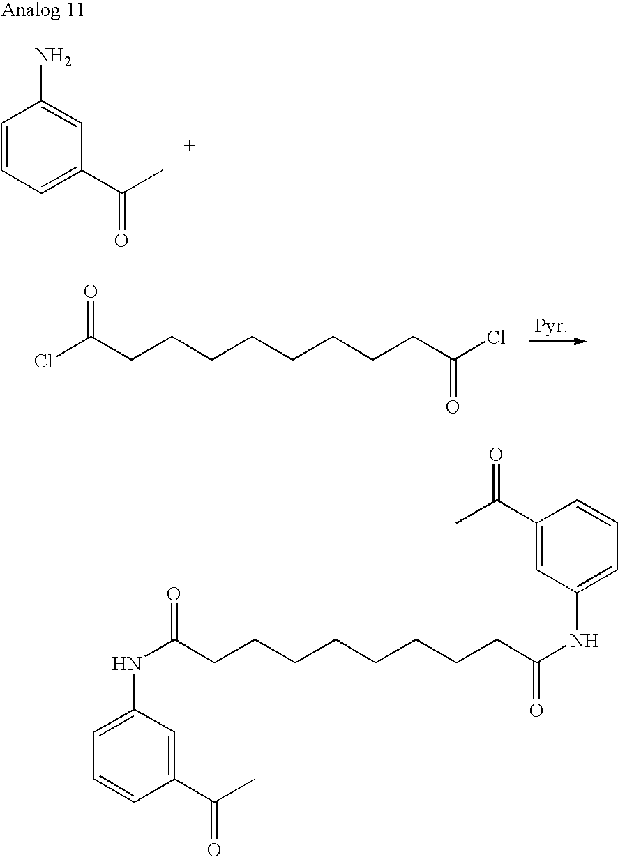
ClC(CCCCCCCCC(Cl)=O)=O.C1=CC=C(C(C)=O)C=C1N.N(C(CCCCCCCCC(NC1=CC=CC(C(C)=O)=C1)=O)=O)C1=CC=CC(C(C)=O)=C1
